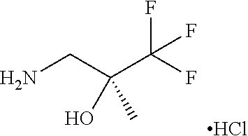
C(C(F)(F)F)(CN)(C)O.Cl
